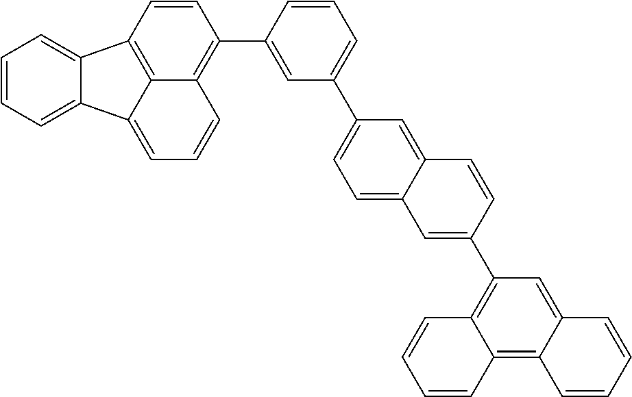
C12=C3C(=CC(C4=CC5=CC=C(C6=CC=CC(C7=C8C=CC=C9C%10=CC=CC=C%10C(=C89)C=C7)=C6)C=C5C=C4)=C1C=CC=C2)C=CC=C3
